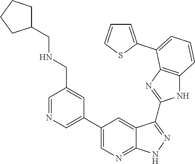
C1=NC=C(C2=CN=C3C(=C2)C(C2=NC4=C(N2)C=CC=C4C2=CC=CS2)=NN3)C=C1CNCC1CCCC1
